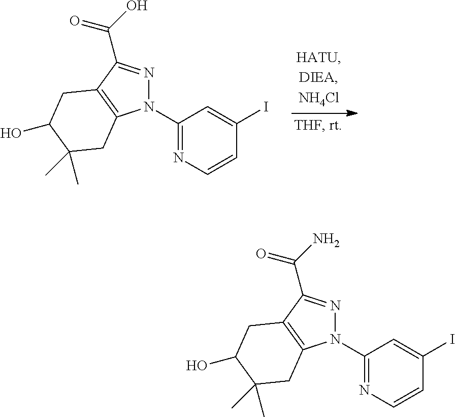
N1=C(N2N=C(C(N)=O)C3=C2CC(C)(C)C(O)C3)C=C(I)C=C1.N1=C(N2N=C(C(O)=O)C3=C2CC(C)(C)C(O)C3)C=C(I)C=C1
